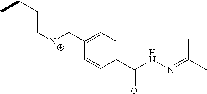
C([N+](CC1=CC=C(C(NN=C(C)C)=O)C=C1)(C)C)CCC
